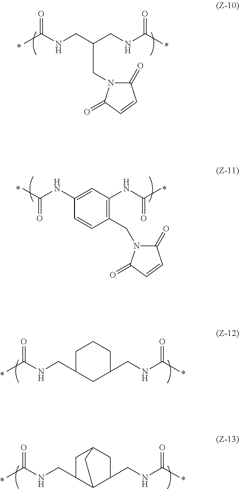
C(NC(=O)C)C(CN1C(=O)C=CC1=O)CNC(C)=O.C(NC(=O)C)C1CC(CNC(C)=O)CCC1.C(NC(=O)C)C1C2C(CNC(C)=O)CC(C1)C2.C1=C(NC(C)=O)C=CC(CN2C(=O)C=CC2=O)=C1NC(C)=O
